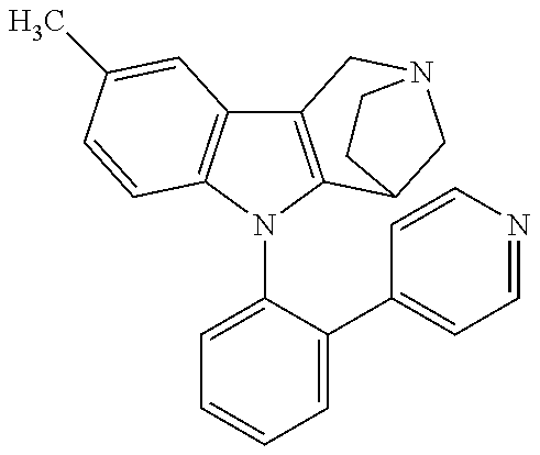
C12=C(N(C3=CC=CC=C3C3=CC=NC=C3)C3=C1C=C(C)C=C3)C1CN(C2)CC1
